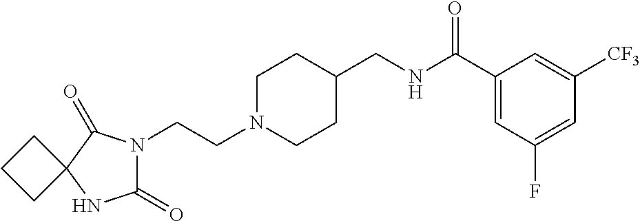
C1N(CCN2C(=O)NC3(C2=O)CCC3)CCC(CNC(C2=CC(F)=CC([CF3])=C2)=O)C1
